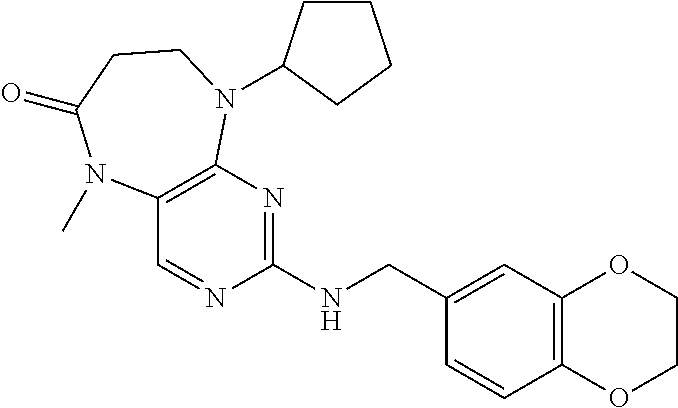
C(NC1=NC2=C(C=N1)N(C)C(=O)CCN2C1CCCC1)C1=CC2=C(C=C1)OCCO2
